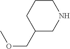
C1(COC)CNCCC1
